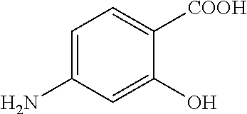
C1=C(N)C=C(O)C([COOH])=C1
